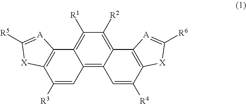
C1([R2])=C2C(=C3C(=C1[R1])C1=C(C([R3])=C3)[X]C([R5])=[A]1)C=C([R4])C1=C2[A]=C([R6])[X]1
